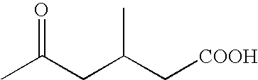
CC(CC(C[COOH])C)=O
